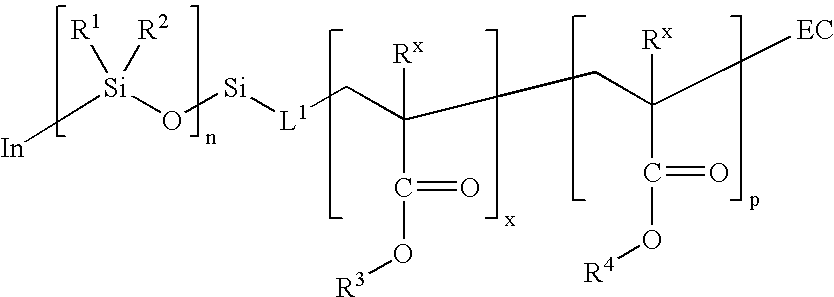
[L1](CC(CC([EC])([Rx])C(O[R4])=O)(C(O[R3])=O)[Rx])[Si]O[Si]([In])([R1])[R2]
